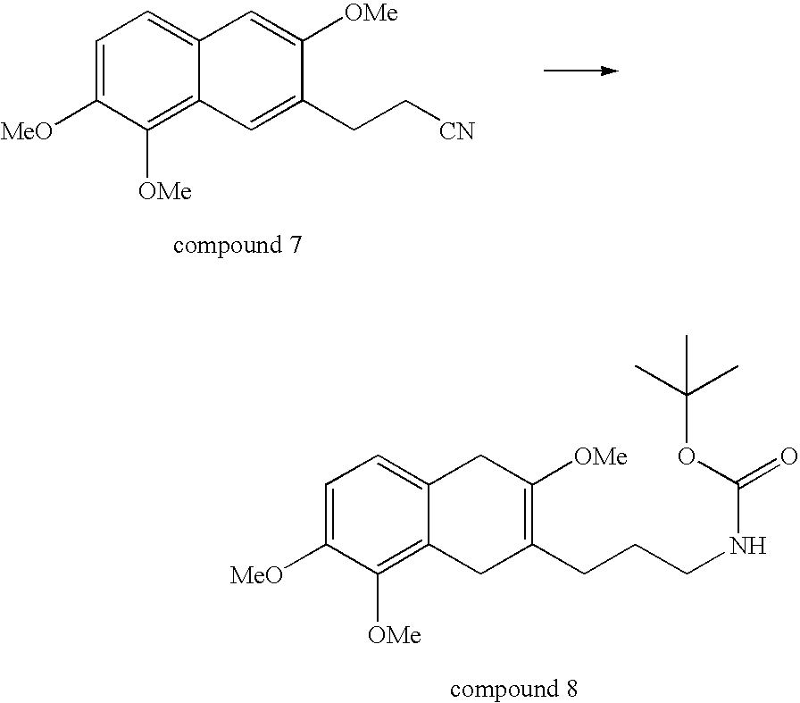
C1=C([MeO])C([OMe])=C2C(=C1)C=C([OMe])C(CC[CN])=C2.C1=C([MeO])C([OMe])=C2C(=C1)CC([OMe])=C(CCCNC(OC(C)(C)C)=O)C2
